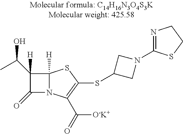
C12([H])N(C(C(=O)[O-K+])=C(SC3CN(C4=NCCS4)C3)S1)C(=O)C2(C(C)O)[H]
